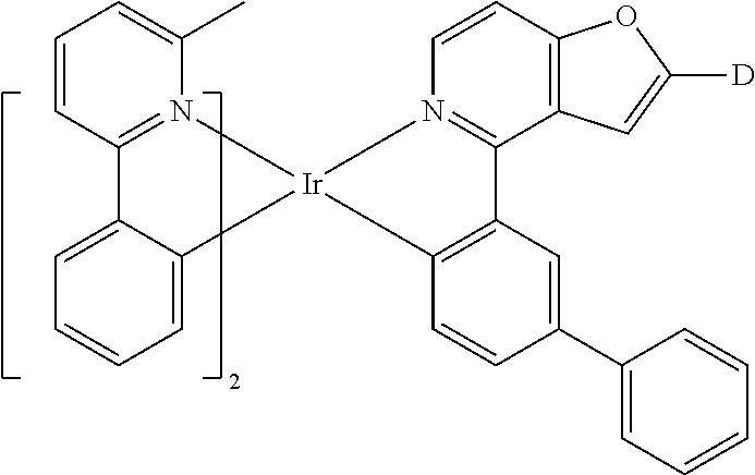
C1=C2C(=CC=C1)C[Ir]1(CN3=C2C=CC=C3C)CN2=C(C3=C(C=C2)OC([D])=C3)C2=C(C=CC(C3=CC=CC=C3)=C2)C1
